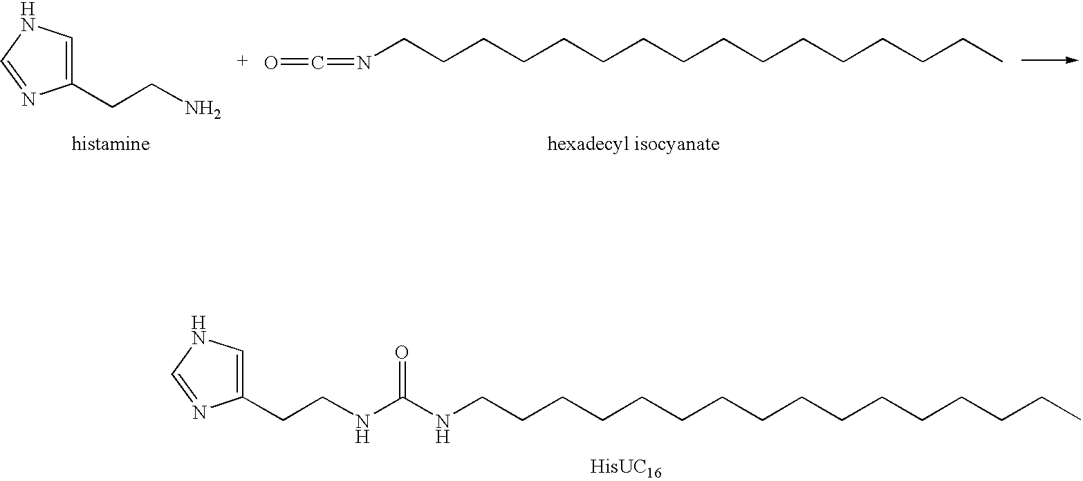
C1(CCNC(=O)NCCCCCCCCCCCCCCCC)=CNC=N1.C1(CCN)=CNC=N1.N(CCCCCCCCCCCCCCCC)=C=O
